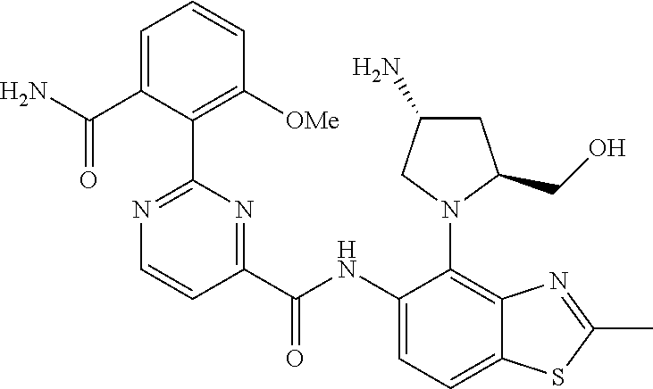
C1C(N)CN(C2=C3C(=CC=C2NC(C2=NC(C4=C([OMe])C=CC=C4C(N)=O)=NC=C2)=O)SC(C)=N3)C1CO
